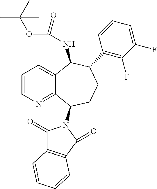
C1=CN=C2C(=C1)C(NC(OC(C)(C)C)=O)C(C1=C(F)C(F)=CC=C1)CCC2N1C(=O)C2=C(C1=O)C=CC=C2
